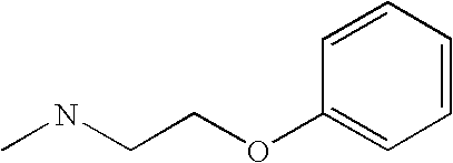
C1=CC=CC(OCCNC)=C1
